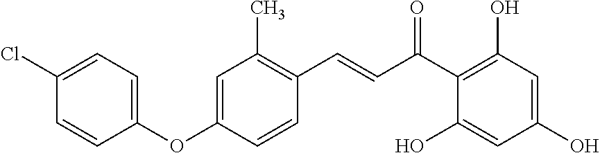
C(C(C1=C(O)C=C(O)C=C1O)=O)=CC1=C(C)C=C(OC2=CC=C(Cl)C=C2)C=C1
